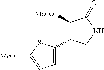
C1(C2=CC=C([MeO])S2)C([MeO2C])C(=O)NC1
